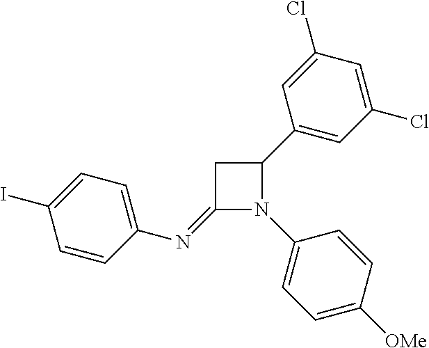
C1(=NC2=CC=C(I)C=C2)N(C2=CC=C([OMe])C=C2)C(C2=CC(Cl)=CC(Cl)=C2)C1
